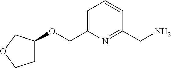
O(CC1=CC=CC(CN)=N1)C1CCOC1
